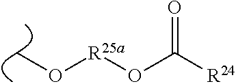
CO[R25a]OC([R24])=O
